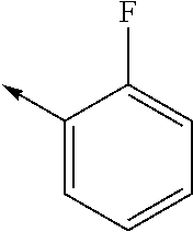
C1(->C)=CC=CC=C1F
